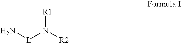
[R1]N([R2])[L]N
